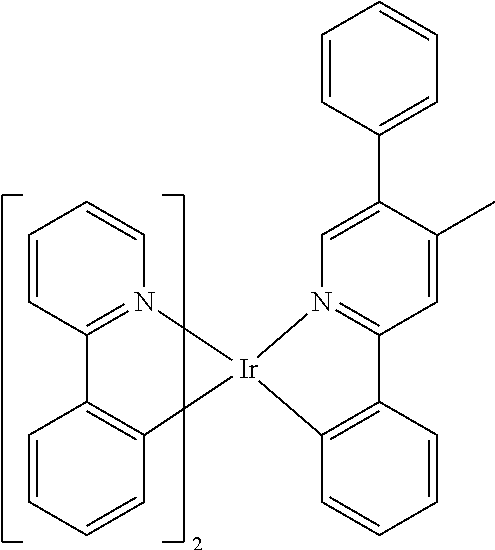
C1=CC=CC2=C1C1=N(C=CC=C1)[Ir]21N2=C(C3=C1C=CC=C3)C=C(C)C(C1=CC=CC=C1)=C2
